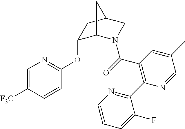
C1(OC2=NC=C([F3C])C=C2)C2N(C(=O)C3=C(C4=NC=CC=C4F)N=CC(C)=C3)CC(C1)C2
